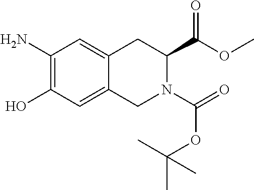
C1(N)=C(O)C=C2C(=C1)CC(C(OC)=O)N(C(=O)OC(C)(C)C)C2
